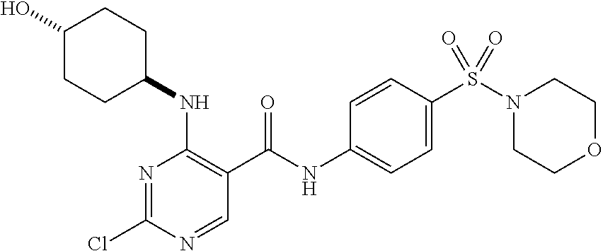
N1=C(Cl)N=CC(C(NC2=CC=C(S(N3CCOCC3)(=O)=O)C=C2)=O)=C1NC1CCC(O)CC1
